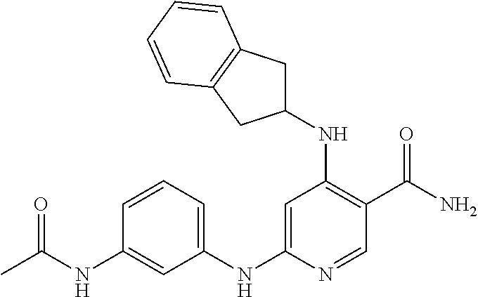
N(C1=C(C(N)=O)C=NC(NC2=CC=CC(NC(=O)C)=C2)=C1)C1CC2=C(C1)C=CC=C2
